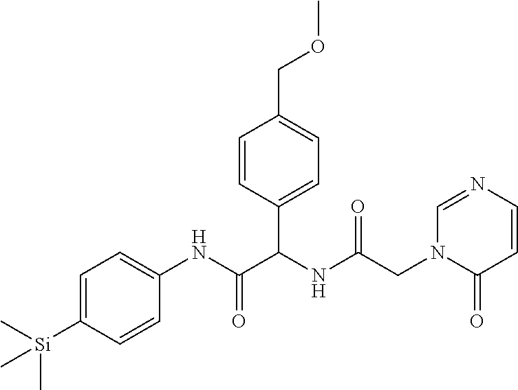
C1=C([Si](C)(C)C)C=CC(NC(=O)C(NC(CN2C(=O)C=CN=C2)=O)C2=CC=C(COC)C=C2)=C1
